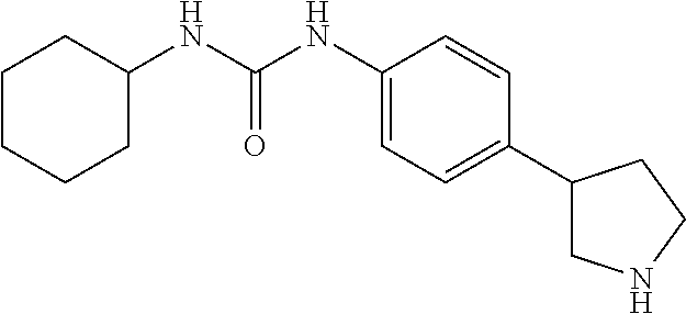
C1C(NC(NC2=CC=C(C3CNCC3)C=C2)=O)CCCC1
